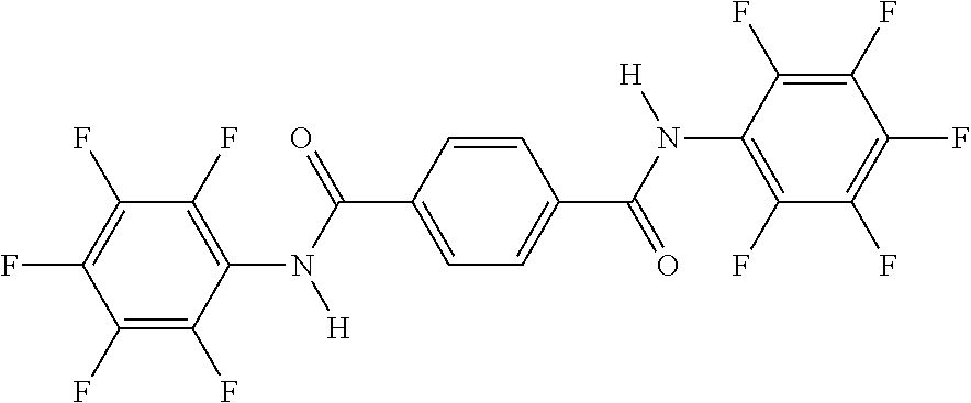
C1(F)=C(F)C(F)=C(F)C(N(C(C2=CC=C(C(N([H])C3=C(F)C(F)=C(F)C(F)=C3F)=O)C=C2)=O)[H])=C1F
